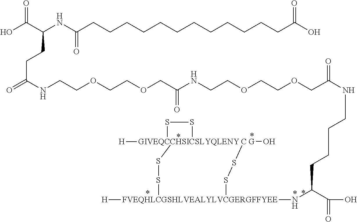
OC(C(NC(CCCCCCCCCCCCC(O)=O)=O)CCC(=O)NCCOCCOCC(NCCOCCOCC(=O)NCCCCC(N[FVEQHLCGSHLVEALYLVCGERGFFYEE]([H])(SS[C G]O)SS[GIVEQCCHSICSLYQLENY]1([H])SS1)C(=O)O)=O)=O
